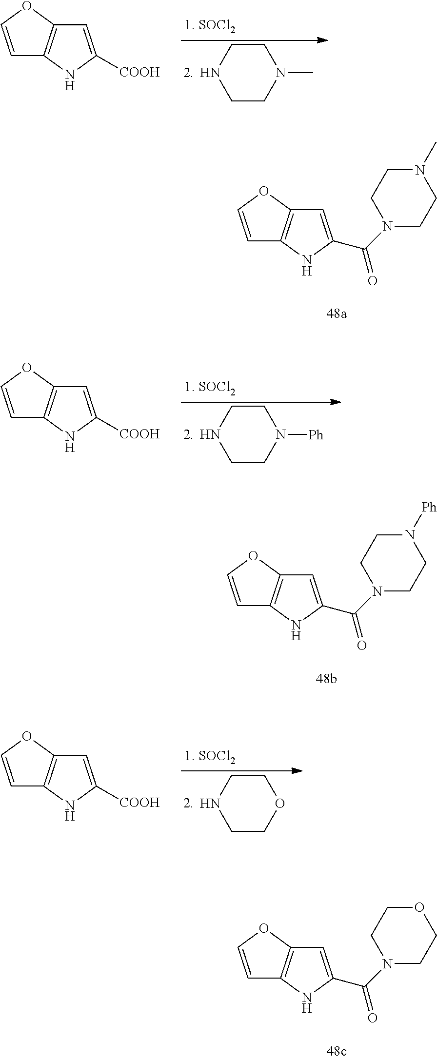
C1=COC2=C1NC([COOH])=C2.C1CNCCN1C.C1=COC2=C1NC(C(N1CCN(C)CC1)=O)=C2.C1=COC2=C1NC([COOH])=C2.C1CNCCN1[Ph].C1=COC2=C1NC(C(N1CCN([Ph])CC1)=O)=C2.C1=COC2=C1NC([COOH])=C2.C1CNCCO1.C1=COC2=C1NC(C(N1CCOCC1)=O)=C2
